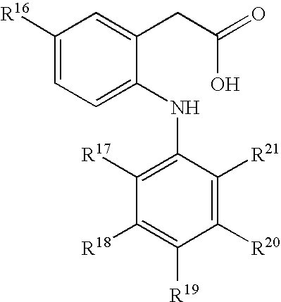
N(C1=C([R17])C([R18])=C([R19])C([R20])=C1[R21])C1=CC=C([R16])C=C1CC(=O)O
